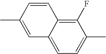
C1=CC(C)=CC2=CC=C(C)C(F)=C12
